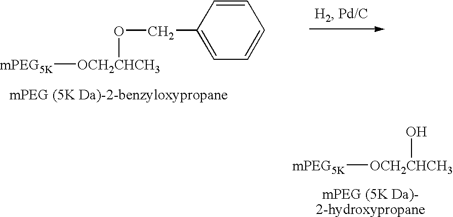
[mPEG5K][OCH2CHCH3]OCC1=CC=CC=C1.[mPEG5K][OCH2CHCH3]O
